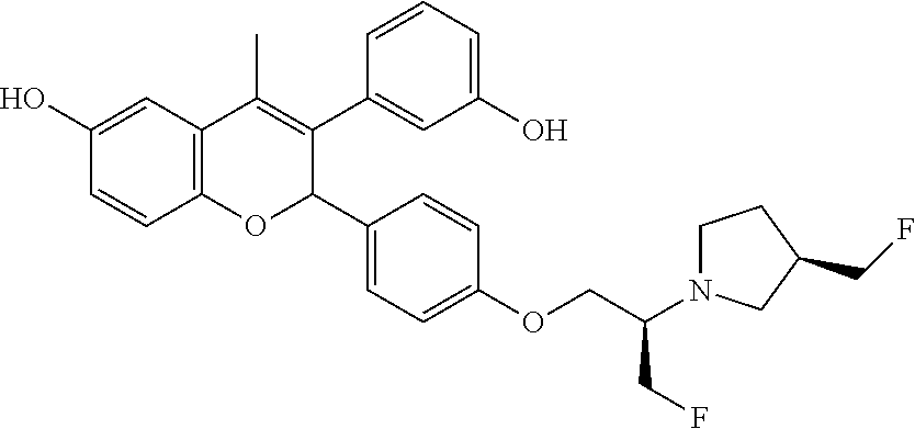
C12=C(C=C(O)C=C1)C(C)=C(C1=CC(O)=CC=C1)C(C1=CC=C(OCC(N3CCC(CF)C3)CF)C=C1)O2
